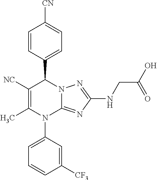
C1=CC(C2C([NC])=C(C)N(C3=CC=CC([CF3])=C3)C3=NC(NCC(O)=O)=NN23)=CC=C1[CN]
